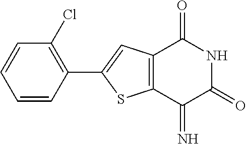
C1=CC=CC(C2=CC3=C(S2)C(=N)C(=O)NC3=O)=C1Cl
